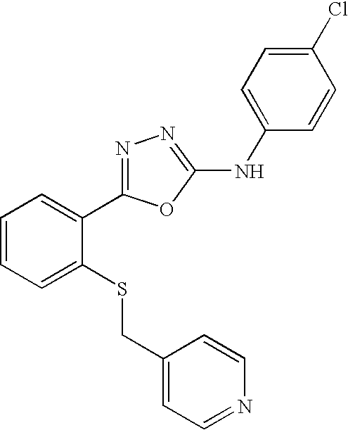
C1(CSC2=CC=CC=C2C2=NN=C(NC3=CC=C(Cl)C=C3)O2)=CC=NC=C1
